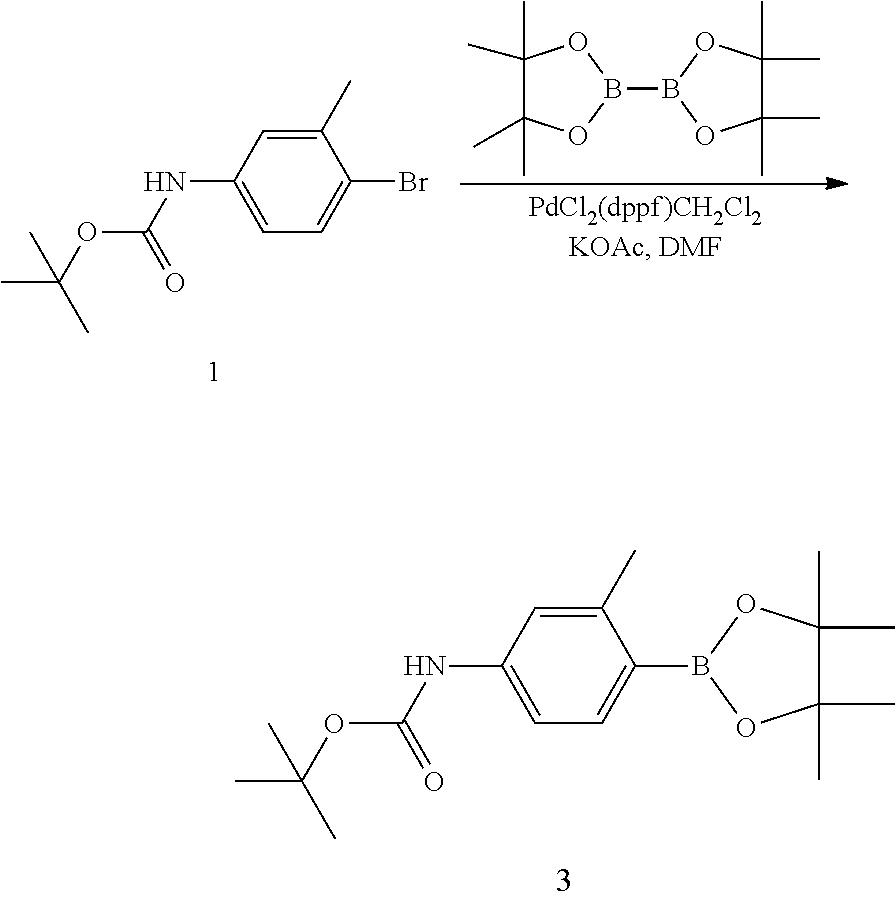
C1(C)(C)C(C)(C)OB(B2OC(C)(C)C(C)(C)O2)O1.C1(NC(=O)OC(C)(C)C)=CC=C(Br)C(C)=C1.C1(NC(=O)OC(C)(C)C)=CC=C(B2OC(C)(C)C(C)(C)O2)C(C)=C1
